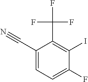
C(C1=CC=C(F)C(I)=C1C(F)(F)F)#N
